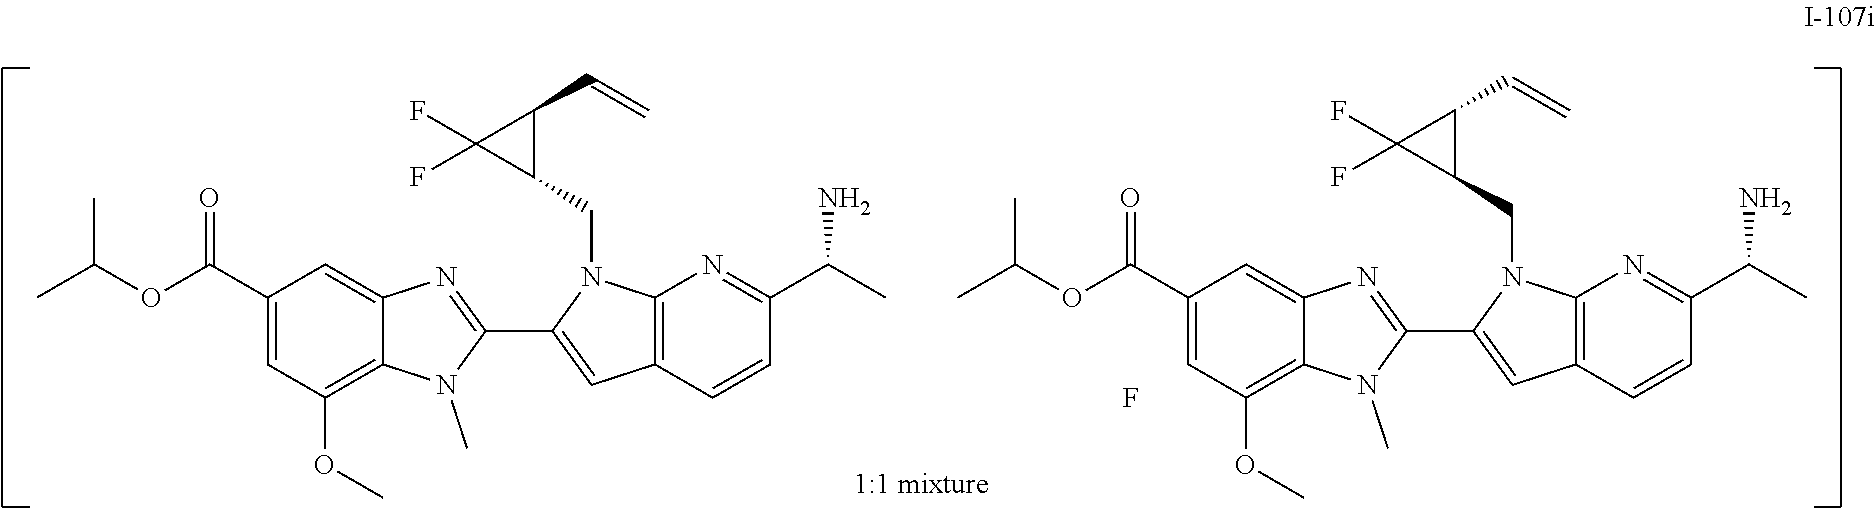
O(C(C)C)C(C1=CC(OC)=C2C(=C1)N=C(C1=CC3=C(N=C(C(C)N)C=C3)N1CC1C(C=C)C1(F)F)N2C)=O.O(C(C)C)C(C1=CC(OC)=C2C(=C1)N=C(C1=CC3=C(N=C(C(C)N)C=C3)N1CC1C(C=C)C1(F)F)N2C)=O.F
